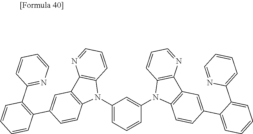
C1(N2C3=C(C4=C2C=CC(C2=C(C5=NC=CC=C5)C=CC=C2)=C4)N=CC=C3)=CC=CC(N2C3=C(C4=C2C=CC(C2=CC=CC=C2C2=CC=CC=N2)=C4)N=CC=C3)=C1
